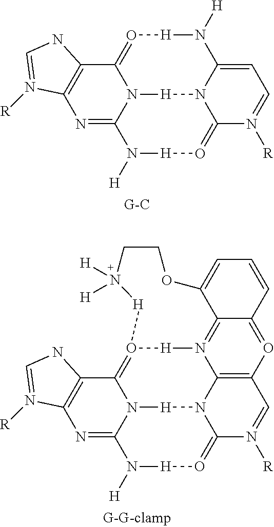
C12=O[H]N([H])C3=CC=N([R])C4=O[H]N([H])C(=NC5=C1NC=N5[R])N2[H]N34.C12=O3[H]N4=C5C(=OC6=C4N4[H]N1C(=NC1=C2NC=N1[R])N([H])[H]O=C4N([R])=C6)C=CC=C5OCCN([H])([H])[H]3
